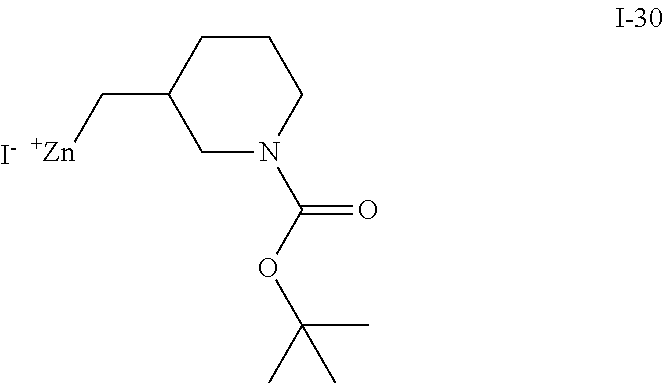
C1N(C(OC(C)(C)C)=O)CCCC1C[Zn].[I-]
